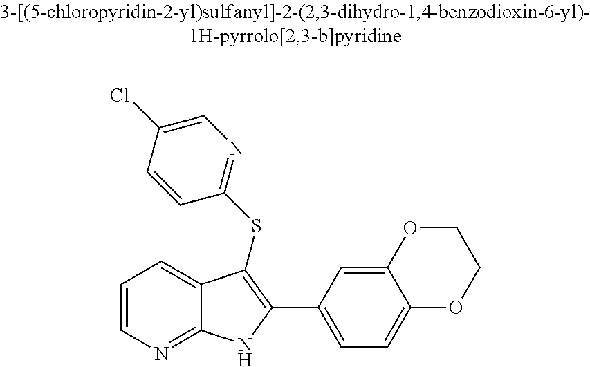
C1=CN=C2C(=C1)C(SC1=NC=C(Cl)C=C1)=C(C1=CC=C3C(=C1)OCCO3)N2
